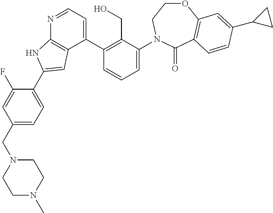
C1(CN2CCN(C)CC2)=CC=C(C2=CC3=C(N=CC=C3C3=C(CO)C(N4CCOC5=C(C4=O)C=CC(C4CC4)=C5)=CC=C3)N2)C(F)=C1
